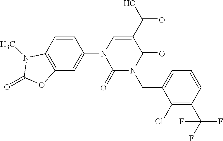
C12=C(C=CC(N3C(=O)N(CC4=CC=CC(C(F)(F)F)=C4Cl)C(=O)C(C(O)=O)=C3)=C1)N(C)C(=O)O2
